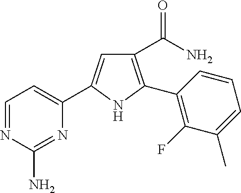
C1(C(=O)N)=C(C2=C(F)C(C)=CC=C2)NC(C2=CC=NC(N)=N2)=C1
